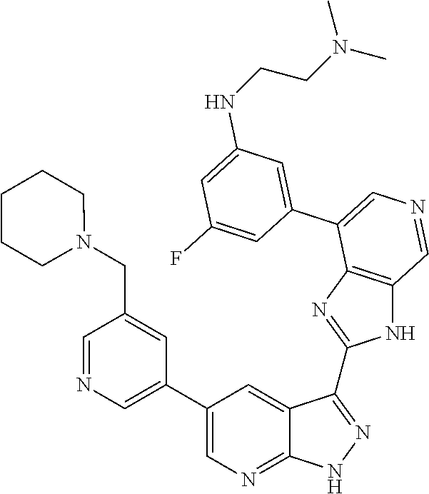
C1=C(C2=CN=CC3=C2N=C(C2=NNC4=NC=C(C5=CN=CC(CN6CCCCC6)=C5)C=C42)N3)C=C(F)C=C1NCCN(C)C
